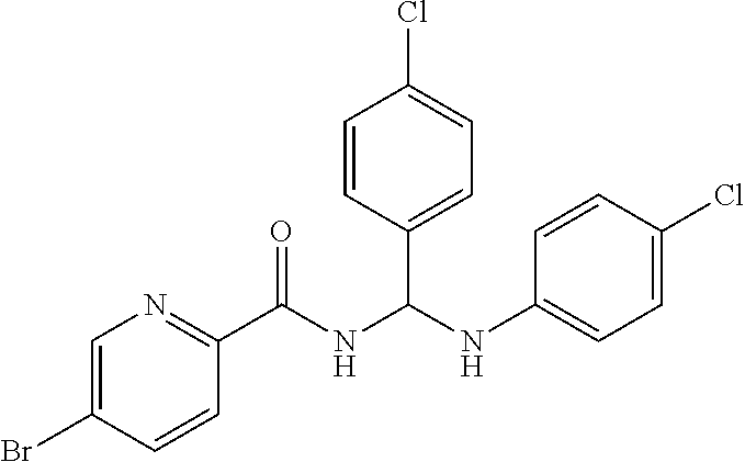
C1=C(Br)C=CC(C(NC(NC2=CC=C(Cl)C=C2)C2=CC=C(Cl)C=C2)=O)=N1
